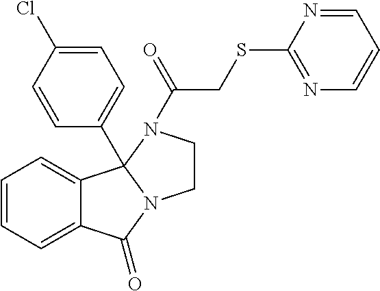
C1=CC=C2C(=C1)C(=O)N1CCN(C(=O)CSC3=NC=CC=N3)C21C1=CC=C(Cl)C=C1
